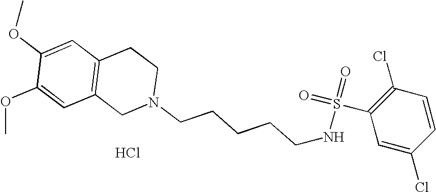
C1=C(OC)C(OC)=CC2=C1CCN(CCCCCNS(=O)(C1=C(Cl)C=CC(Cl)=C1)=O)C2.Cl
